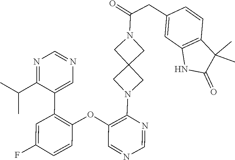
C1=C(F)C=CC(OC2=C(N3CC4(C3)CN(C(=O)CC3=CC5=C(C=C3)C(C)(C)C(=O)N5)C4)N=CN=C2)=C1C1=CN=CN=C1C(C)C
